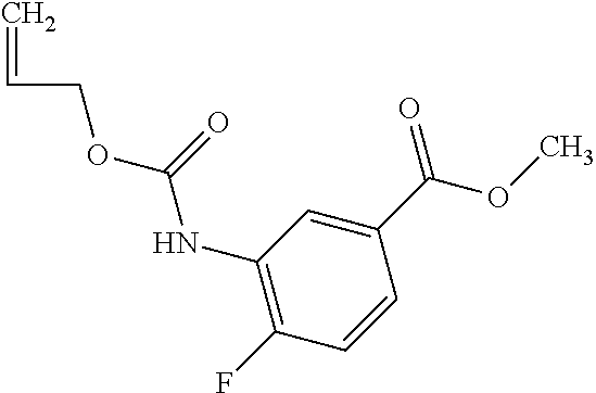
C1(F)=C(NC(=O)OCC=C)C=C(C(OC)=O)C=C1
